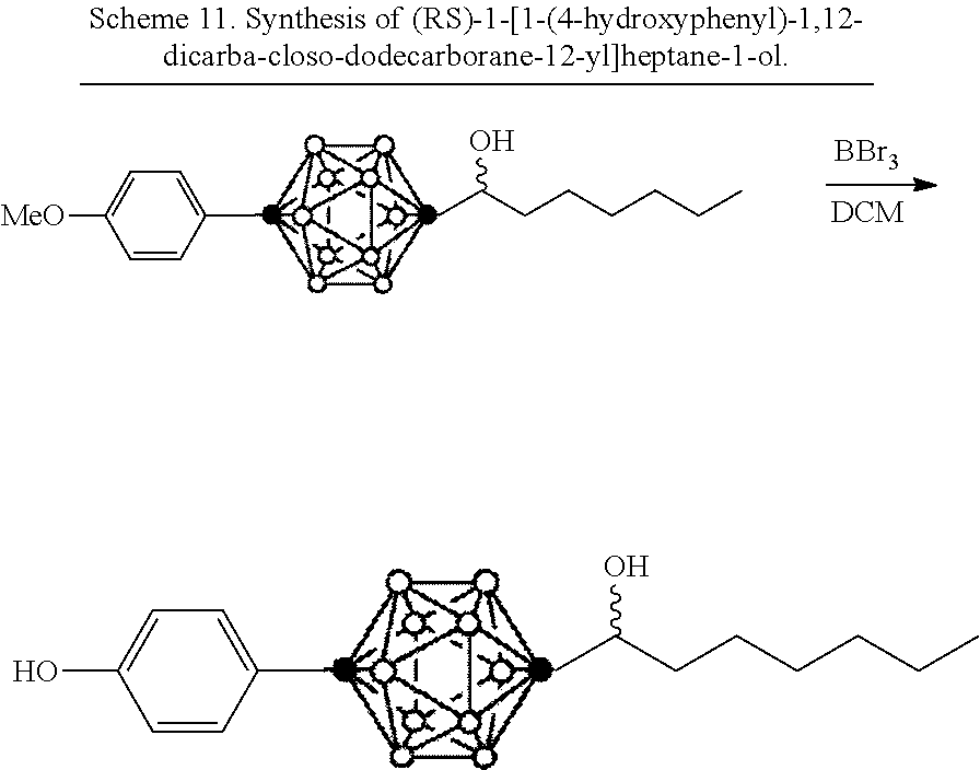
OC1=CC=C(C)C=C1.CC(CCCCCC)O.[MeO]C1=CC=C(C)C=C1.CC(CCCCCC)O.[BBr3].[DCM]
